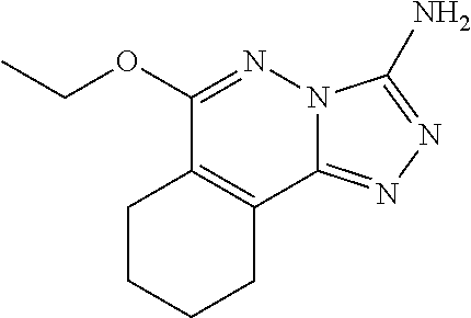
C1(OCC)=NN2C(=NN=C2N)C2=C1CCCC2
